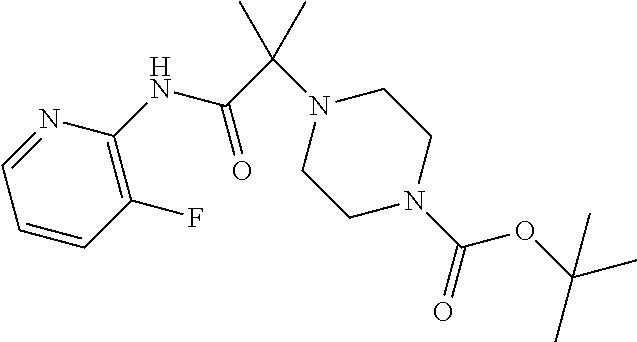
N(C(C(N1CCN(C(OC(C)(C)C)=O)CC1)(C)C)=O)C1=C(F)C=CC=N1
